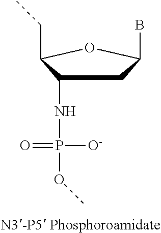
C1C(NP(=O)(OC)[O-])C(CC)OC1B
